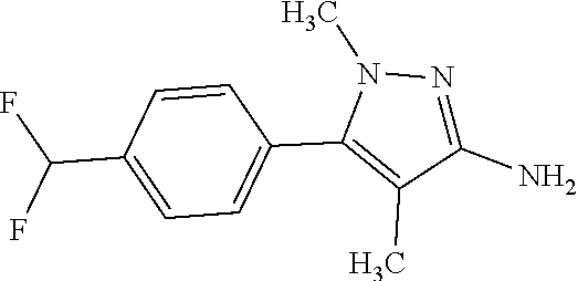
C1(C2=C(C)C(N)=NN2C)=CC=C(C(F)F)C=C1
